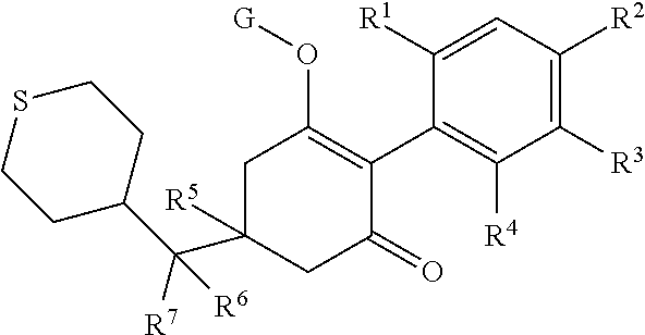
C1([R1])=CC([R2])=C([R3])C([R4])=C1C1=C(O[G])CC([R5])(C(C2CCSCC2)([R7])[R6])CC1=O
